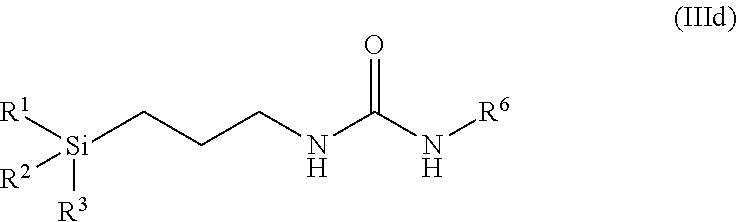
[Si](CCCNC(N[R6])=O)([R1])([R3])[R2]
